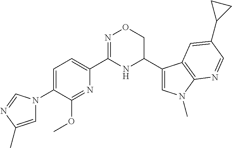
C1=C(N2C=C(C)N=C2)C(OC)=NC(C2=NOCC(C3=CN(C)C4=C3C=C(C3CC3)C=N4)N2)=C1
